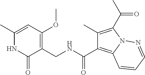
C1(C)=CC(OC)=C(CNC(C2=C3N(C(C(C)=O)=C2C)N=CC=C3)=O)C(=O)N1
